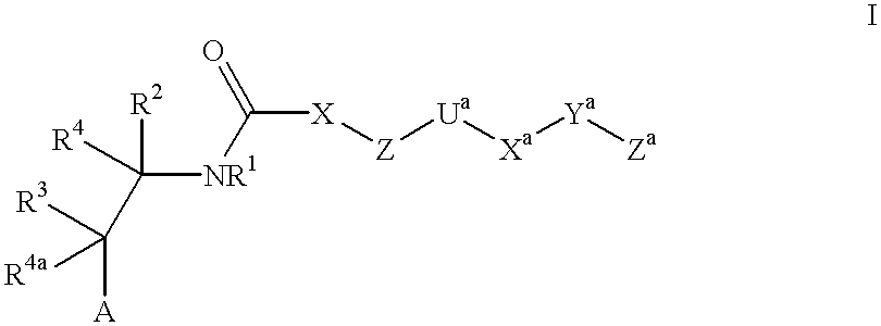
C([NR1]C([X][Z][Ua][Xa][Ya][Za])=O)([R2])([R4])C([A])([R4a])[R3]
